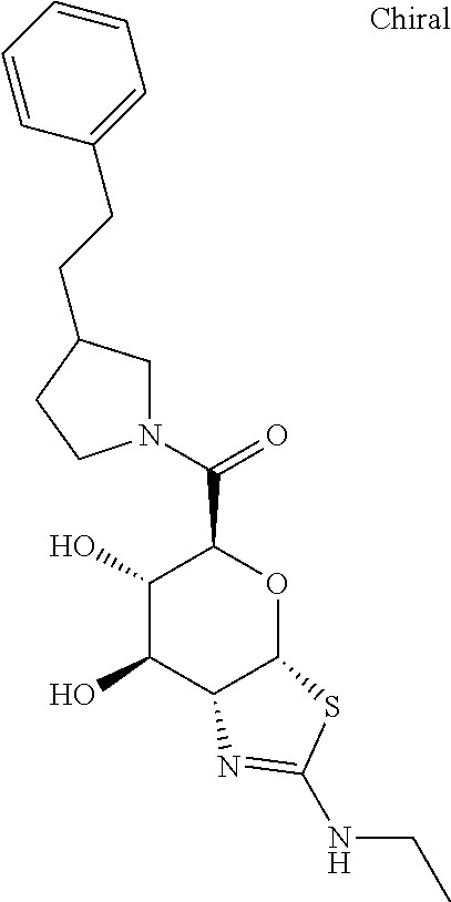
C1(O)C(O)C2C(OC1C(N1CC(CCC3=CC=CC=C3)CC1)=O)SC(NCC)=N2
